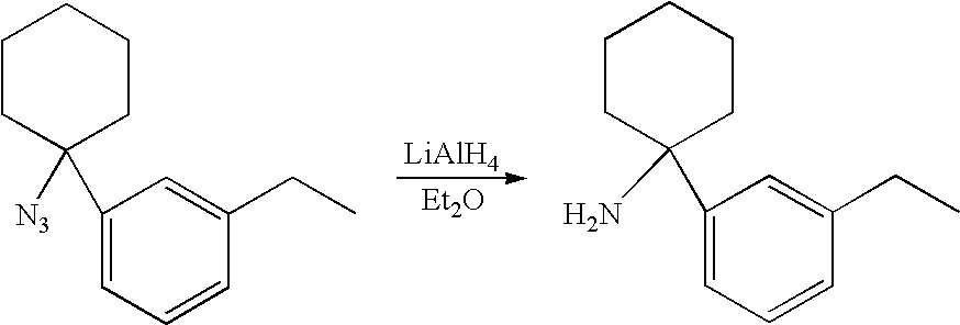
C1CC([N3])(C2=CC=CC(CC)=C2)CCC1.C1CC(N)(C2=CC=CC(CC)=C2)CCC1.[Et2O].[LiAlH4]
